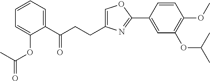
C1=C(CCC(C2=CC=CC=C2OC(C)=O)=O)N=C(C2=CC(OC(C)C)=C(OC)C=C2)O1
